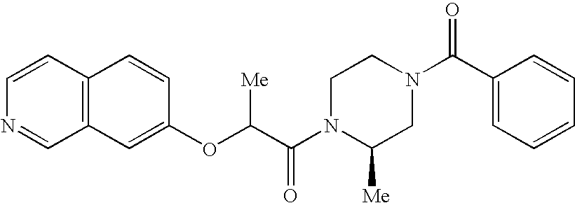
C12=C(C=CC(OC(C(N3C([Me])CN(C(C4=CC=CC=C4)=O)CC3)=O)[Me])=C1)C=CN=C2
